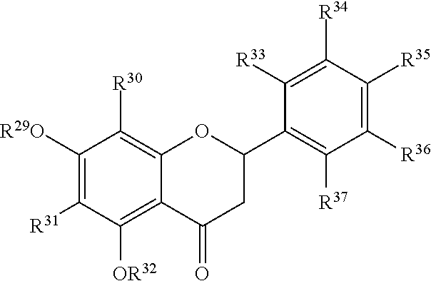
C1([R29O])=C([R31])C([OR32])=C2C(=C1[R30])OC(C1=C([R37])C([R36])=C([R35])C([R34])=C1[R33])CC2=O
